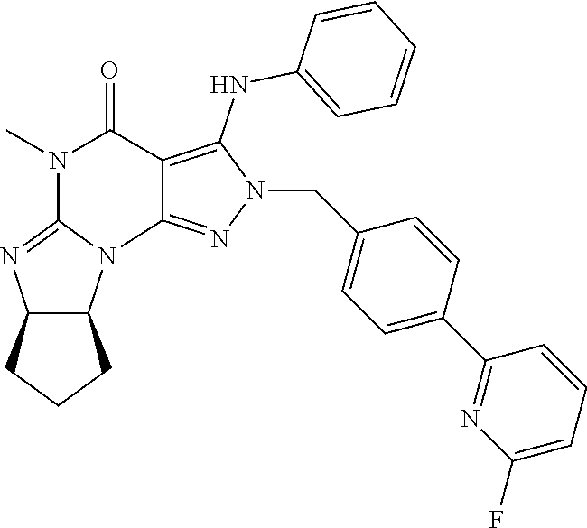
C12=C(NC3=CC=CC=C3)N(CC3=CC=C(C4=NC(F)=CC=C4)C=C3)N=C1N1C3C(N=C1N(C)C2=O)CCC3
